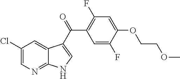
C1(Cl)=CN=C2C(=C1)C(C(=O)C1=C(F)C=C(OCCOC)C(F)=C1)=CN2
